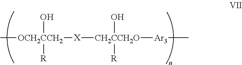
C[OCH2CCH2](O)([R])[X][CH2CCH2O](O)([R])[Ar3]C
